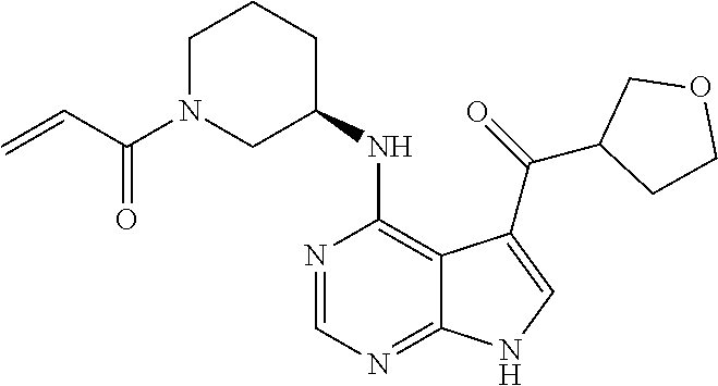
C1=NC(NC2CCCN(C(C=C)=O)C2)=C2C(=N1)NC=C2C(=O)C1COCC1
